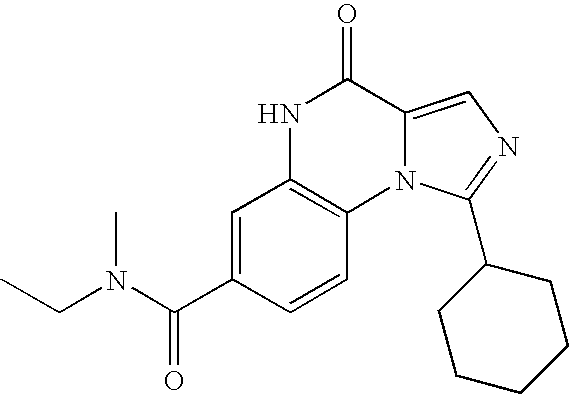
N12C(=CN=C1C1CCCCC1)C(=O)NC1=C2C=CC(C(N(CC)C)=O)=C1
